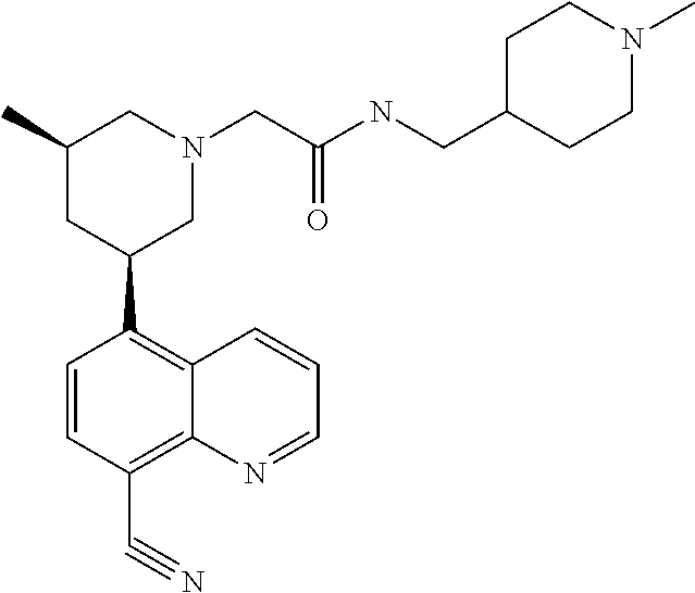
C1=CC(C#N)=C2C(=C1C1CN(CC(=O)NCC3CCN(C)CC3)CC(C)C1)C=CC=N2
